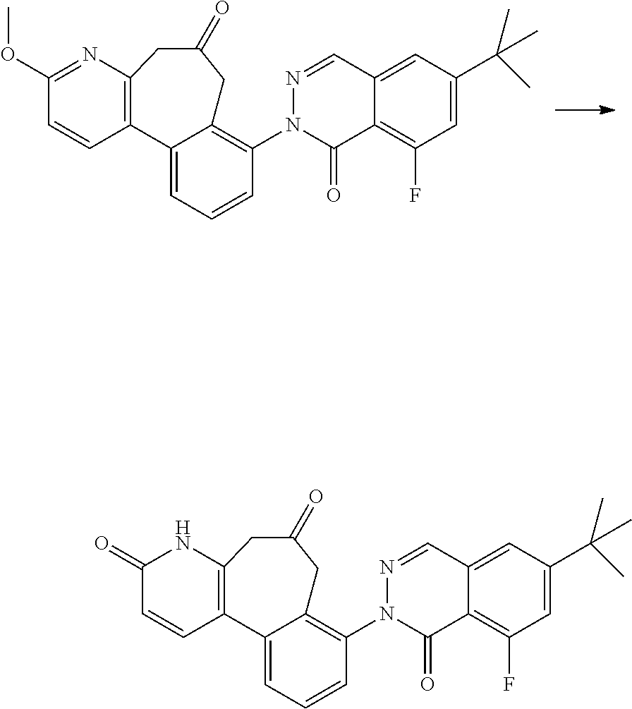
C12=C(N=C(OC)C=C1)CC(=O)CC1=C(N3C(=O)C4=C(F)C=C(C(C)(C)C)C=C4C=N3)C=CC=C21.C12=C(NC(=O)C=C1)CC(=O)CC1=C(N3C(=O)C4=C(F)C=C(C(C)(C)C)C=C4C=N3)C=CC=C21
